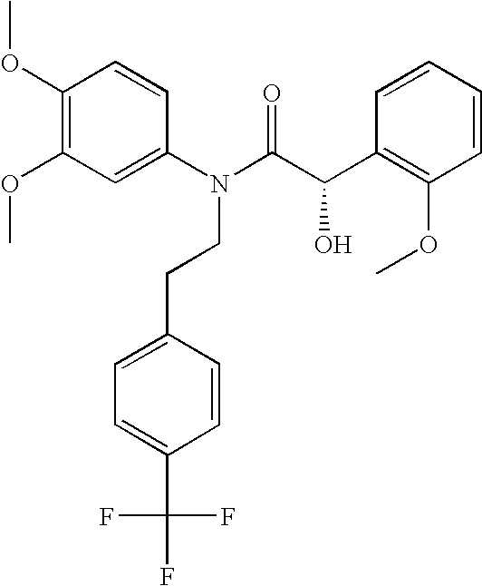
C1(N(C(C(C2=C(OC)C=CC=C2)O)=O)CCC2=CC=C(C(F)(F)F)C=C2)=CC(OC)=C(OC)C=C1
